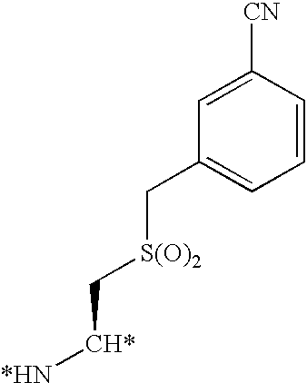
C1=C([CN])C=CC=C1C[S(O)2]C[CH*][*HN]
